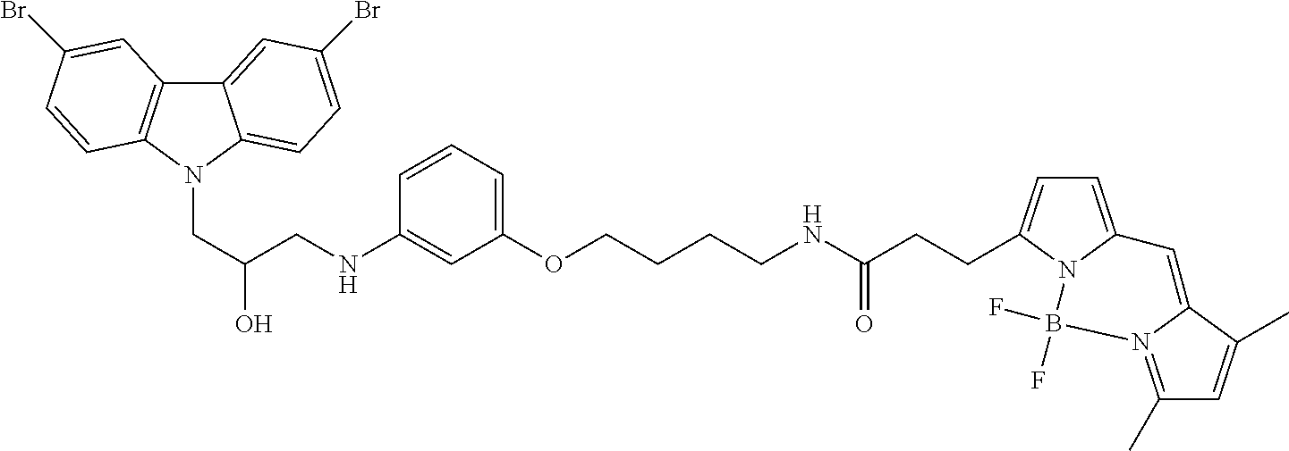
C12=CC(Br)=CC=C1N(CC(O)CNC1=CC(OCCCCNC(CCC3=CC=C4N3B(F)(F)N3=C(C)C=C(C)C3=C4)=O)=CC=C1)C1=C2C=C(Br)C=C1
